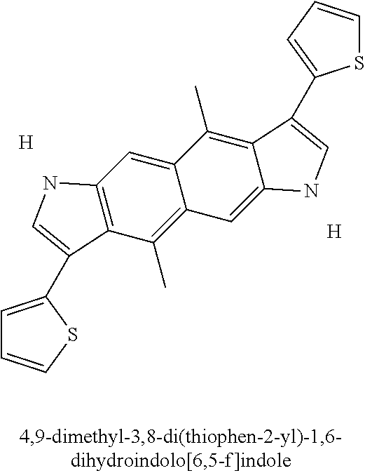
[H].[H].C12=C(C=C3C(=C1C)C=C1C(=C3C)C(C3=CC=CS3)=CN1)NC=C2C1=CC=CS1
